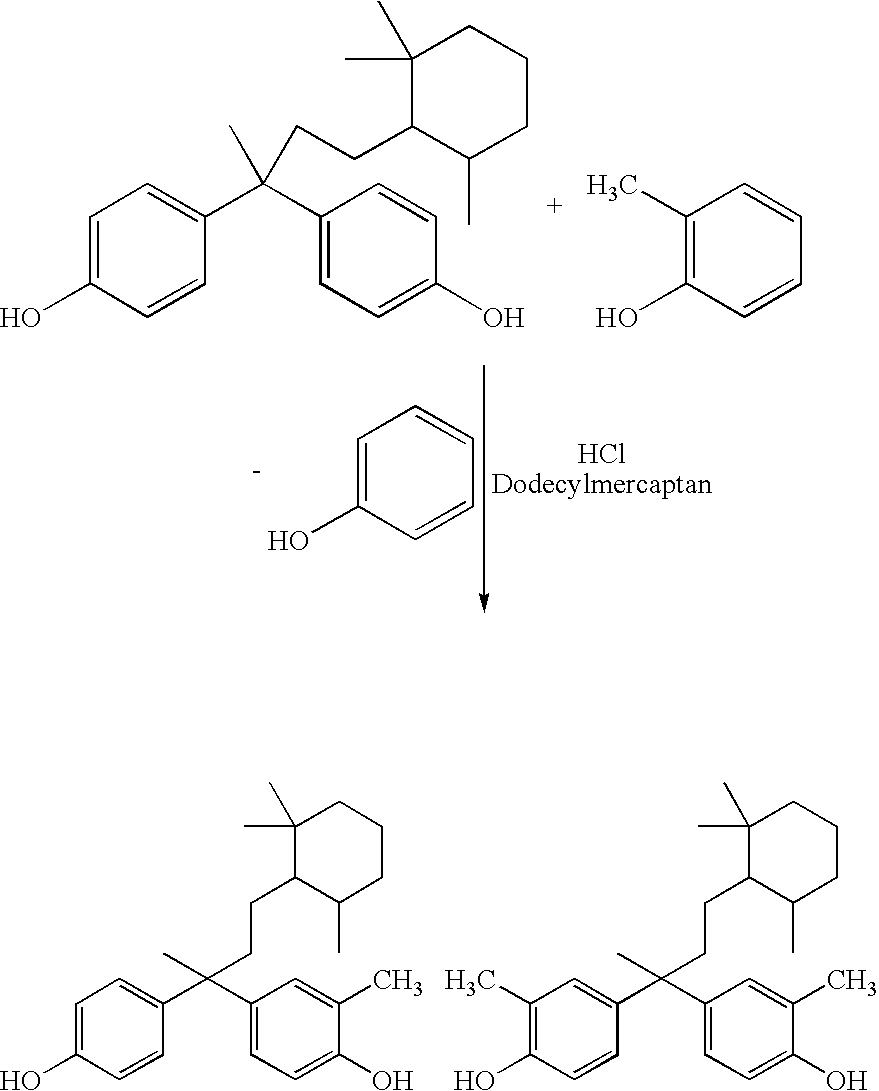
C1=C(O)C=CC(C(C2=CC=C(O)C=C2)(C)CCC2C(C)CCCC2(C)C)=C1.C1(C)=C(O)C=CC=C1.C1=C(O)C=CC=C1.C1=C(O)C=CC(C(C2=CC=C(O)C(C)=C2)(C)CCC2C(C)CCCC2(C)C)=C1.C1(C)=C(O)C=CC(C(C2=CC=C(O)C(C)=C2)(C)CCC2C(C)CCCC2(C)C)=C1
